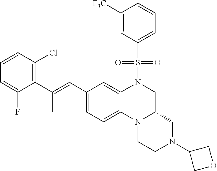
C1([F3C])=CC(S(N2CC3N(C4=CC=C(C=C(C5=C(Cl)C=CC=C5F)C)C=C24)CCN(C2COC2)C3)(=O)=O)=CC=C1
